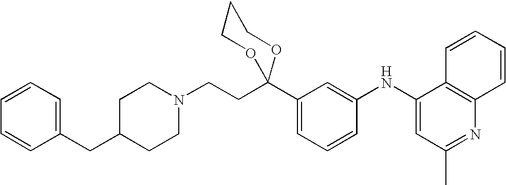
C1(C2(CCN3CCC(CC4=CC=CC=C4)CC3)OCCCO2)=CC=CC(NC2=CC(C)=NC3=C2C=CC=C3)=C1
